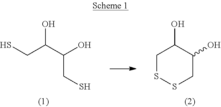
SCC(C(O)CS)O.C1C(O)C(O)CSS1
